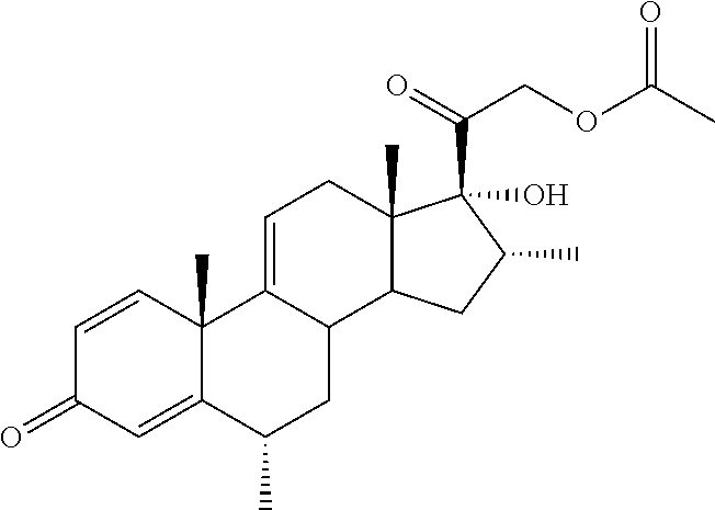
C1=CC2(C)C(=CC1=O)C(C)CC1C2=CCC2(C)C1CC(C)C2(C(=O)COC(=O)C)O
